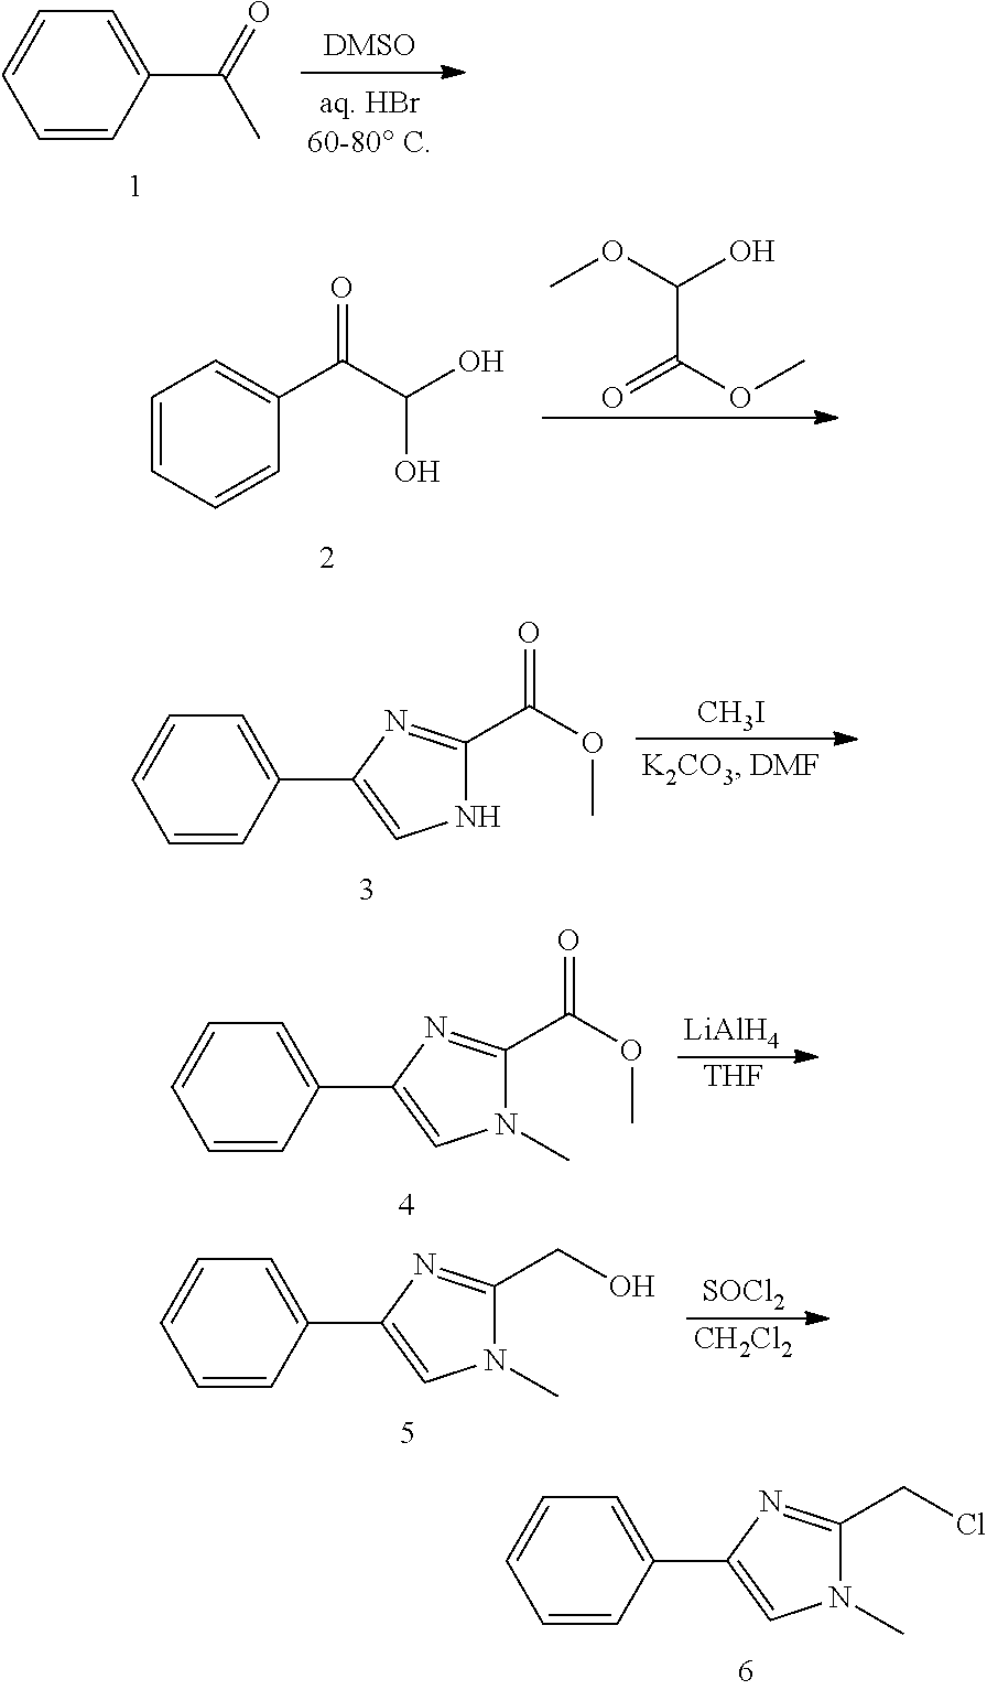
C1(C2=CN(C)C(CCl)=N2)=CC=CC=C1.C1(C(C)=O)=CC=CC=C1.C1=CC=CC(C(=O)C(O)O)=C1.COC(C(=O)OC)O.C1(C2=CNC(C(=O)OC)=N2)=CC=CC=C1.[CH3I].C1(C2=CN(C)C(C(=O)OC)=N2)=CC=CC=C1.[LiAlH4].[THF].C1(C2=CN(C)C(CO)=N2)=CC=CC=C1.[SOCl2].[CH2Cl2]
